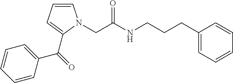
C1=CC=C(C(=O)C2=CC=CC=C2)N1CC(NCCCC1=CC=CC=C1)=O
